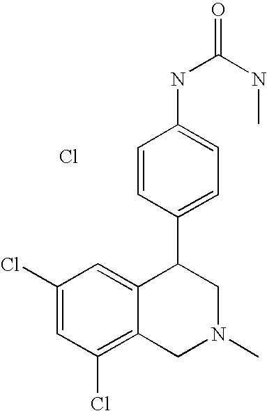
Cl.C1(Cl)=C2C(=CC(Cl)=C1)C(C1=CC=C(NC(=O)NC)C=C1)CN(C)C2
